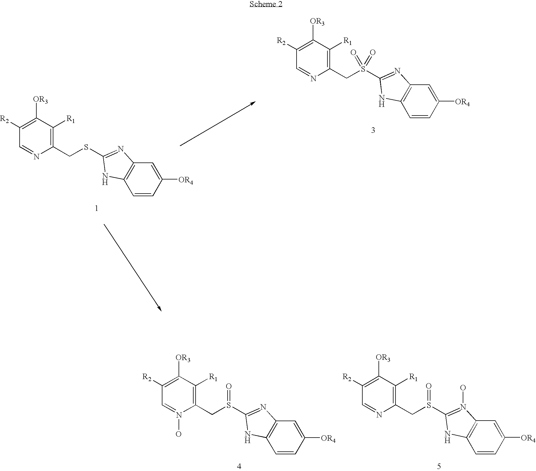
C1([R2])=C([OR3])C([R1])=C(CS(C2=NC3=C(C=CC([OR4])=C3)N2)(=O)=O)N=C1.C1([R2])=C([OR3])C([R1])=C(CSC2=NC3=C(C=CC([OR4])=C3)N2)N=C1.C1([R2])=C([OR3])C([R1])=C(CS(C2=N(O)C3=C(C=CC([OR4])=C3)N2)=O)N=C1.C1([R2])=C([OR3])C([R1])=C(CS(C2=NC3=C(C=CC([OR4])=C3)N2)=O)N(O)=C1
